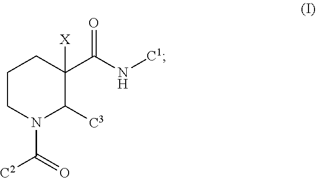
C1CN(C(=O)[C2])C([C3])C(C(N[C1])=O)([X])C1
